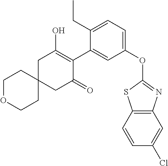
C1OCCC2(C1)CC(=O)C(C1=CC(OC3=NC4=C(S3)C=CC(Cl)=C4)=CC=C1CC)=C(O)C2
